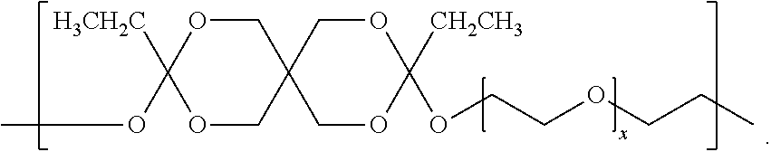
C1OC([H3CH2C])(OC)OCC12COC(OCCOCCC)([CH2CH3])OC2
